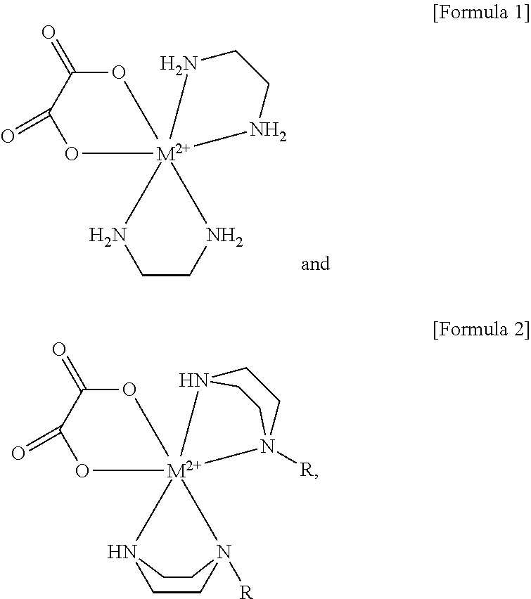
C1CN[M2+]23(N1)(NCCN2)OC(=O)C(=O)O3.C1CN2([R])[M2+]34(N1CC2)(N1CCN3([R])CC1)OC(=O)C(=O)O4
